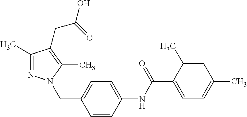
C1(C)=NN(CC2=CC=C(NC(C3=CC=C(C)C=C3C)=O)C=C2)C(C)=C1CC(=O)O
